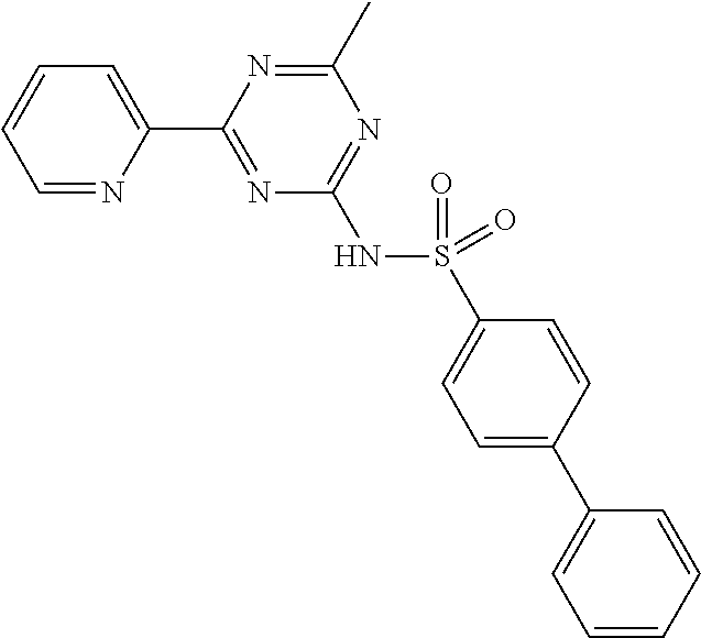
C1=NC(C2=NC(NS(=O)(C3=CC=C(C4=CC=CC=C4)C=C3)=O)=NC(C)=N2)=CC=C1
